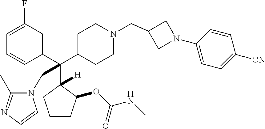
C1=C(F)C=C(C(C2CCN(CC3CN(C4=CC=C([CN])C=C4)C3)CC2)(C2([H])C(OC(NC)=O)CCC2)CN2C(C)=NC=C2)C=C1
